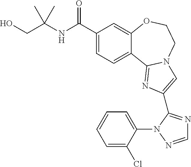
C1(C(NC(CO)(C)C)=O)=CC=C2C(=C1)OCCN1C2=NC(C2=NC=NN2C2=CC=CC=C2Cl)=C1
